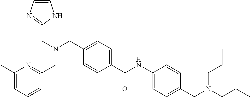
C1=C(C(NC2=CC=C(CN(CCC)CCC)C=C2)=O)C=CC(CN(CC2=NC=CN2)CC2=NC(C)=CC=C2)=C1
